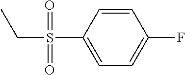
C1=CC(S(CC)(=O)=O)=CC=C1F
